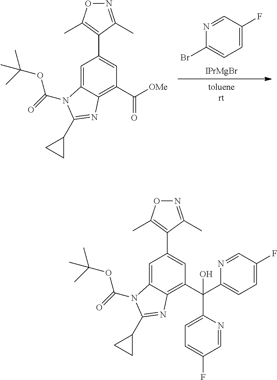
C1(Br)=CC=C(F)C=N1.[IPrMgBr].C12=CC(C3=C(C)ON=C3C)=CC(C([OMe])=O)=C1N=C(C1CC1)N2C(=O)OC(C)(C)C.C12=CC(C3=C(C)ON=C3C)=CC(C(C3=CC=C(F)C=N3)(C3=CC=C(F)C=N3)O)=C1N=C(C1CC1)N2C(=O)OC(C)(C)C
